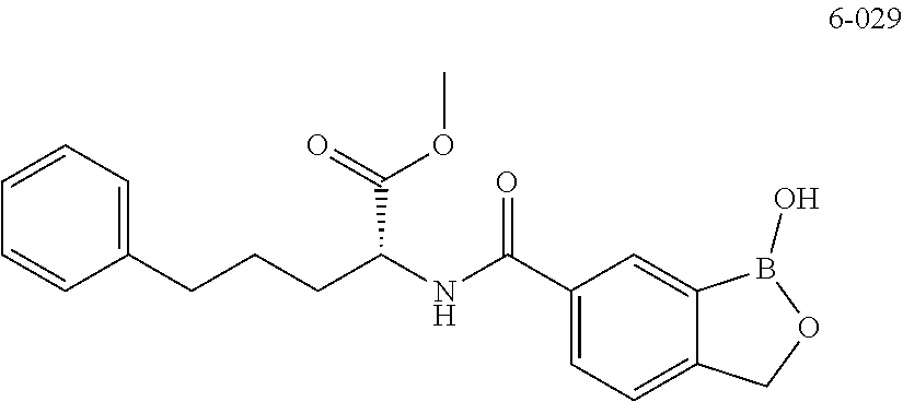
C1=CC(CCCC(NC(C2=CC=C3C(=C2)B(O)OC3)=O)C(=O)OC)=CC=C1
